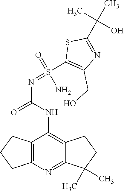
N(C(=O)NC1=C2C(=NC3=C1CCC3)C(C)(C)CC2)=S(C1=C(CO)N=C(C(C)(C)O)S1)(=O)N
